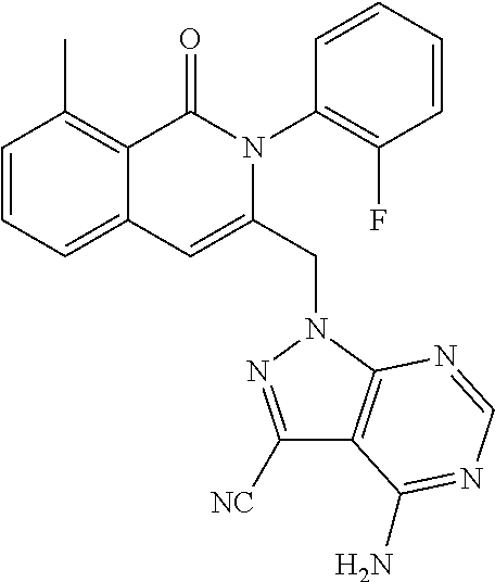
C1=CC=C2C(=C1C)C(=O)N(C1=C(F)C=CC=C1)C(CN1C3=C(C([NC])=N1)C(N)=NC=N3)=C2
